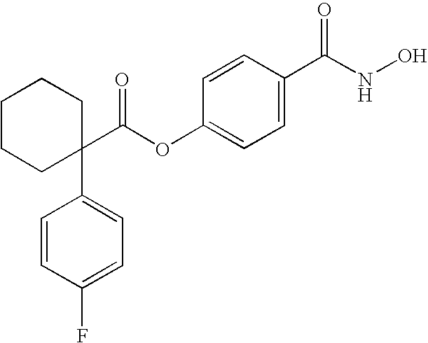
C1=CC(C(NO)=O)=CC=C1OC(C1(C2=CC=C(F)C=C2)CCCCC1)=O
